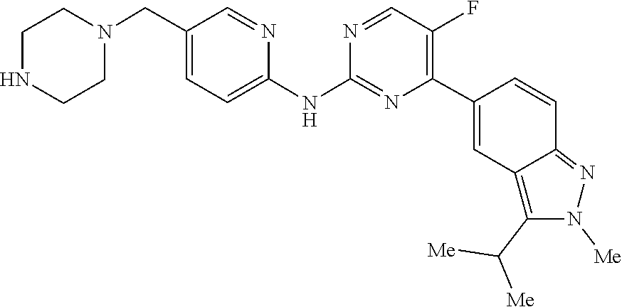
C1CNCCN1CC1=CC=C(NC2=NC(C3=CC4=C(C([Me])[Me])N([Me])N=C4C=C3)=C(F)C=N2)N=C1
